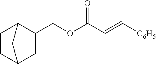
C1(COC(=O)C=C[C6H5])C2C=CC(C1)C2
